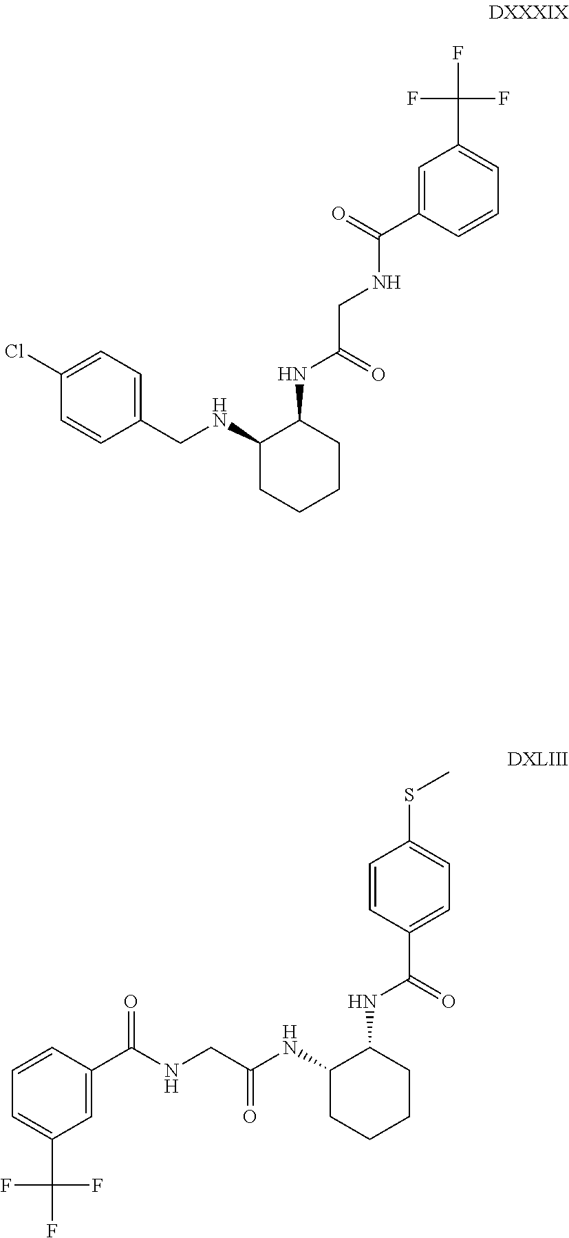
C1=C(C(NCC(NC2C(NCC3=CC=C(Cl)C=C3)CCCC2)=O)=O)C=CC=C1C(F)(F)F.C1=C(C(NCC(NC2CCCCC2NC(=O)C2=CC=C(SC)C=C2)=O)=O)C=CC=C1C(F)(F)F
